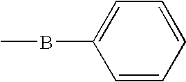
C1=CC=CC=C1BC
